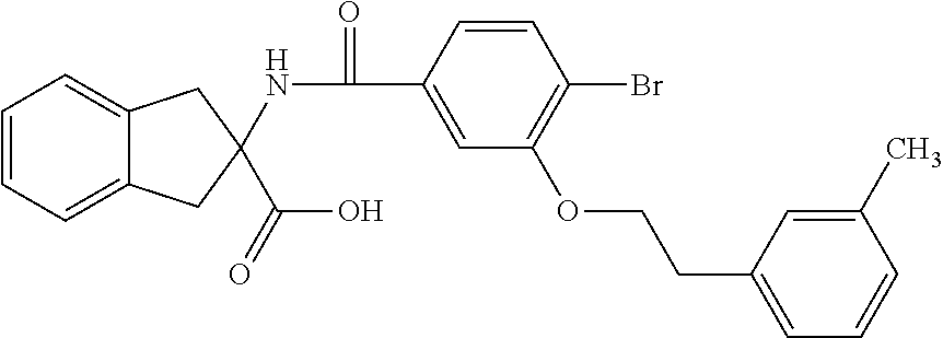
C1=CC=C2C(=C1)CC(NC(=O)C1=CC(OCCC3=CC=CC(C)=C3)=C(Br)C=C1)(C(=O)O)C2
